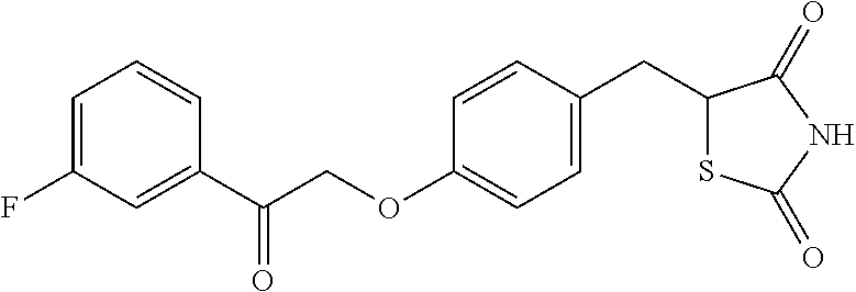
C1=C(F)C=C(C(COC2=CC=C(CC3SC(=O)NC3=O)C=C2)=O)C=C1
